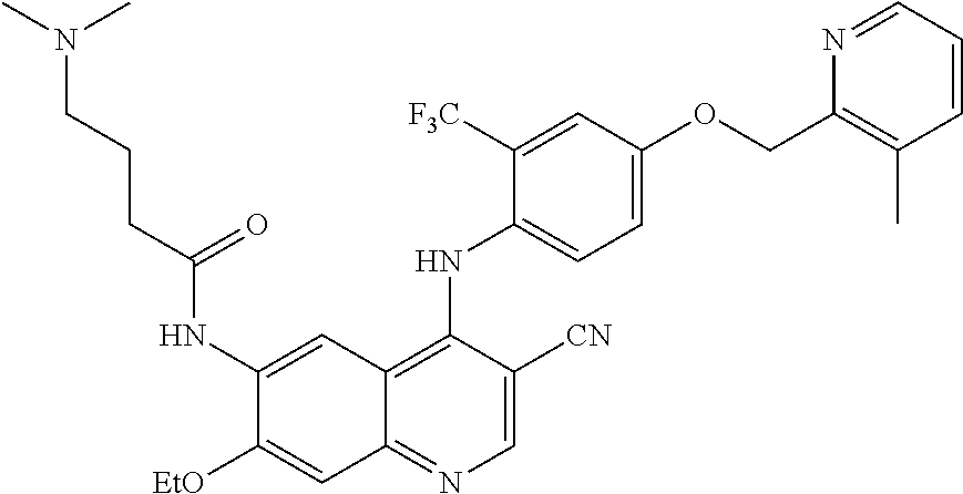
C1=C([CN])C(NC2=CC=C(OCC3=C(C)C=CC=N3)C=C2[F3C])=C2C(=N1)C=C([EtO])C(NC(CCCN(C)C)=O)=C2
